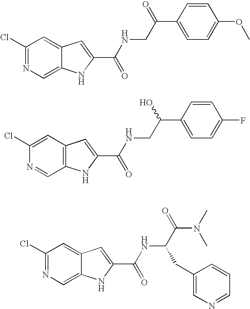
C1(Cl)=NC=C2C(=C1)C=C(C(=O)NCC(C1=CC=C(OC)C=C1)=O)N2.C1(Cl)=CC2=C(C=N1)NC(C(=O)NCC(C1=CC=C(F)C=C1)O)=C2.C1(Cl)=NC=C2C(=C1)C=C(C(=O)NC(C(N(C)C)=O)CC1=CN=CC=C1)N2
